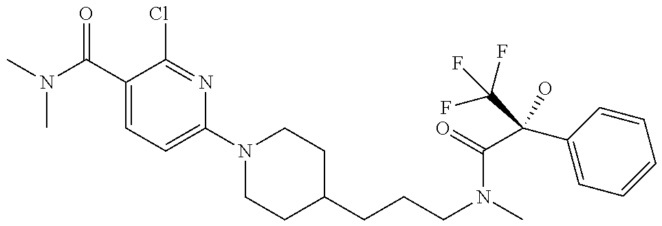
CN(C(C1=CC=C(N2CCC(CCCN(C)C(=O)C(C(F)(F)F)(O)C3=CC=CC=C3)CC2)N=C1Cl)=O)C
